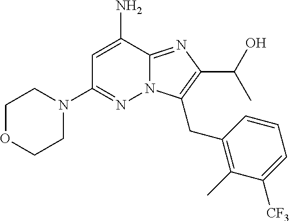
NC1=CC(N2CCOCC2)=NN2C1=NC(C(O)C)=C2CC1=C(C)C([CF3])=CC=C1
